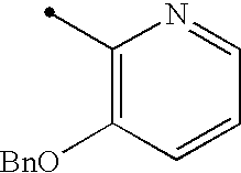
C1(C)=C([BnO])C=CC=N1
